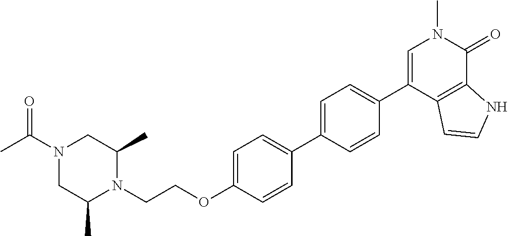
CC(N1CC(C)N(CCOC2=CC=C(C3=CC=C(C4=CN(C)C(=O)C5=C4C=CN5)C=C3)C=C2)C(C)C1)=O
